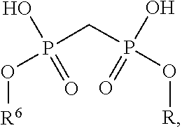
P(O[R])(=O)(CP(=O)(O)O[R6])O
